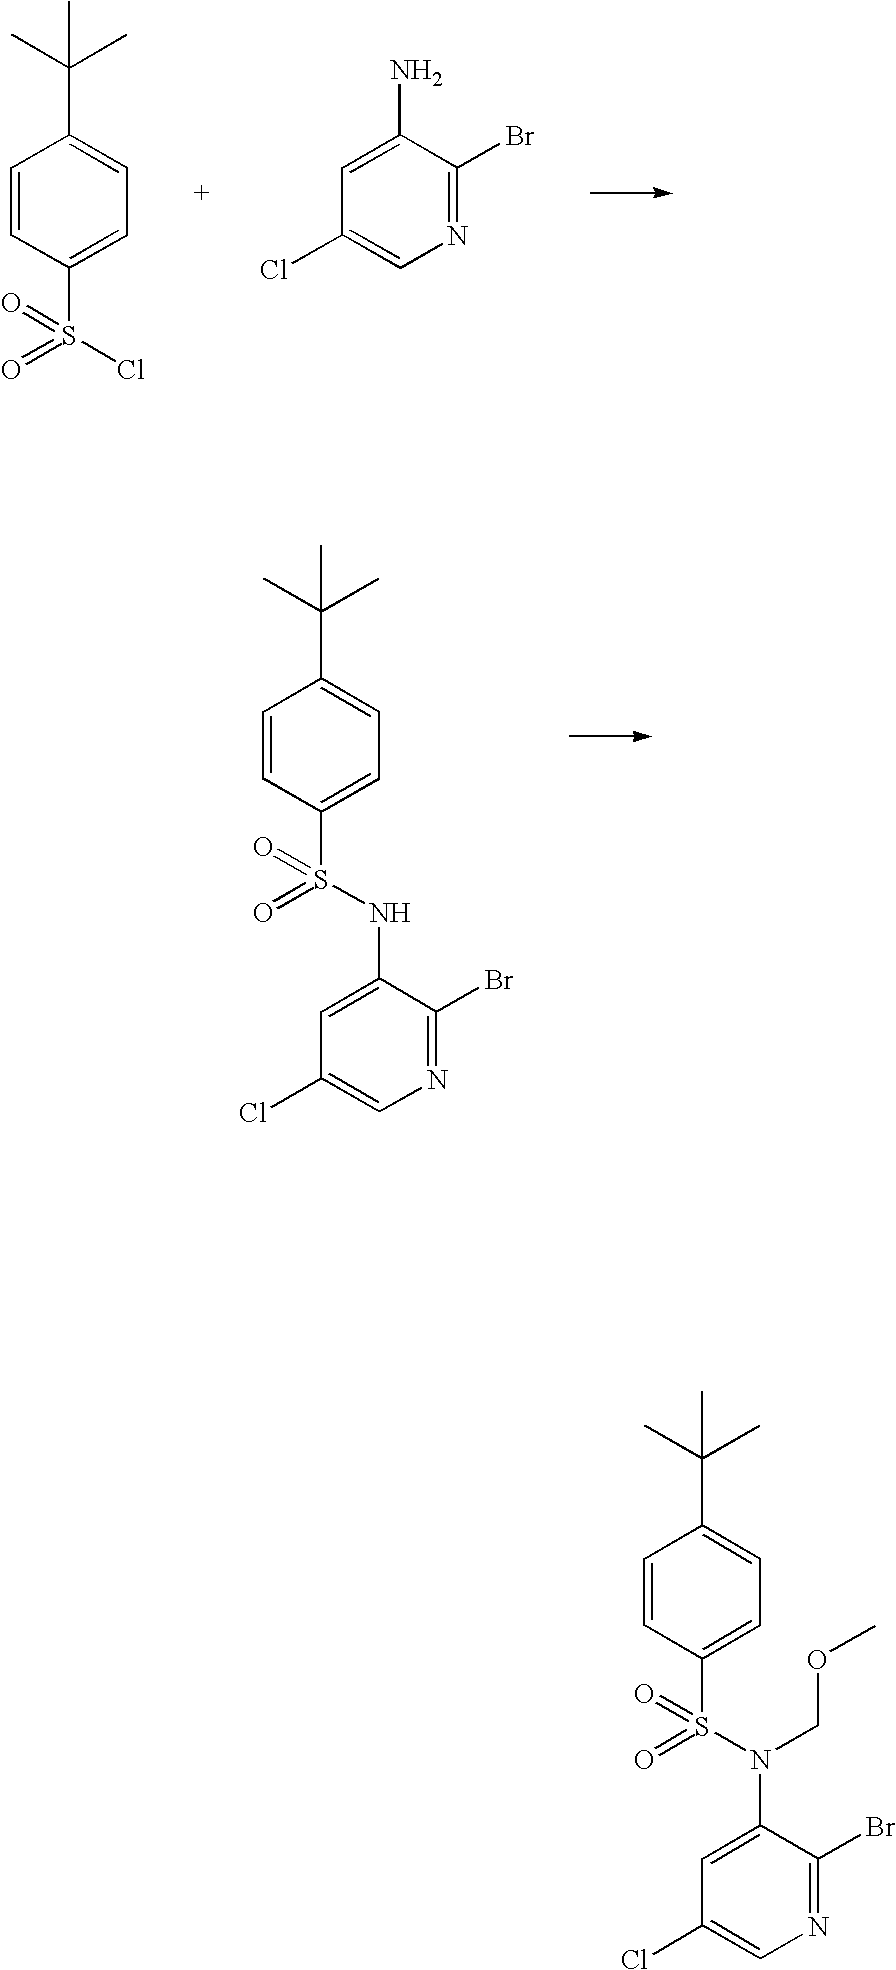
C1=CC(S(Cl)(=O)=O)=CC=C1C(C)(C)C.C1(Br)=NC=C(Cl)C=C1N.C1=CC(S(NC2=CC(Cl)=CN=C2Br)(=O)=O)=CC=C1C(C)(C)C.C1=CC(S(N(C2=CC(Cl)=CN=C2Br)COC)(=O)=O)=CC=C1C(C)(C)C
